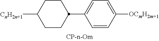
[CnH2n+1]C1CCC(C2=CC=C([OCmH2m+1])C=C2)CC1
